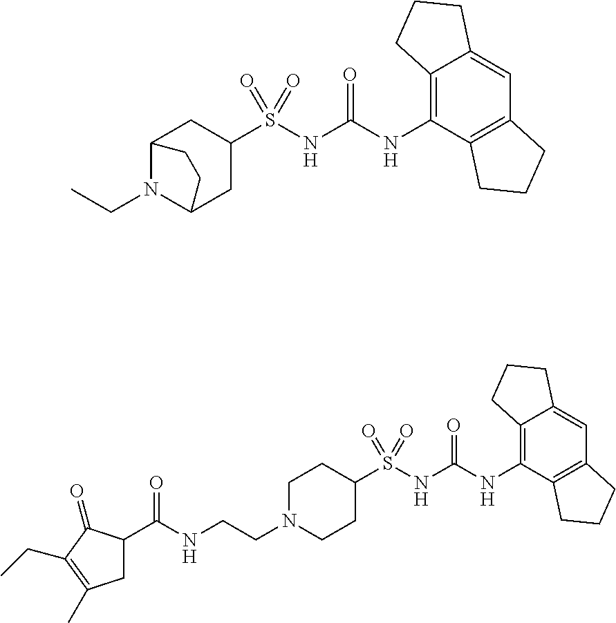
C1(S(NC(NC2=C3C(=CC4=C2CCC4)CCC3)=O)(=O)=O)CC2N(CC)C(C1)CC2.C1(S(NC(NC2=C3C(=CC4=C2CCC4)CCC3)=O)(=O)=O)CCN(CCNC(C2CC(C)=C(CC)C2=O)=O)CC1
